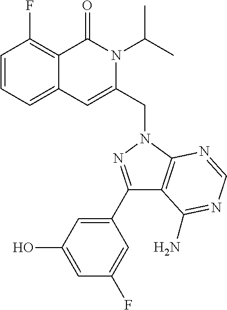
C1=CC=C2C(=C1F)C(=O)N(C(C)C)C(CN1C3=C(C(C4=CC(O)=CC(F)=C4)=N1)C(N)=NC=N3)=C2
